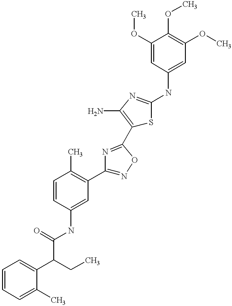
C(C(=O)NC1=CC(C2=NOC(C3=C(N)N=C(NC4=CC(OC)=C(OC)C(OC)=C4)S3)=N2)=C(C)C=C1)(C1=CC=CC=C1C)CC
